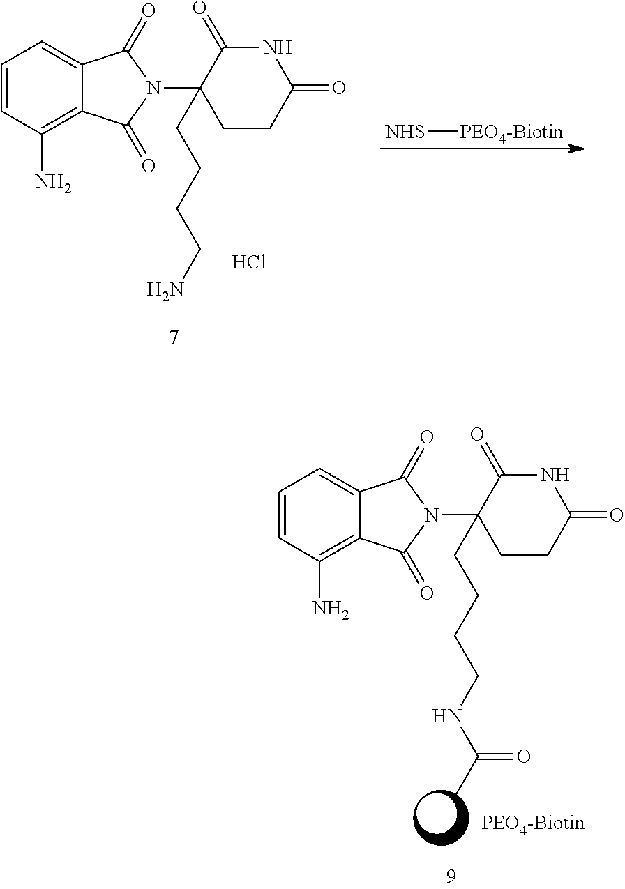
C1=CC(N)=C2C(=C1)C(=O)N(C1(CCCCN)CCC(=O)NC1=O)C2=O.Cl.[NHS][PEO4-Biotin].C1=CC(N)=C2C(=C1)C(=O)N(C1(CCCCNC(=O)C)CCC(=O)NC1=O)C2=O
